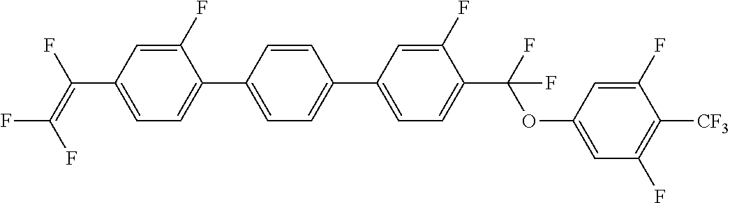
C1=C(F)C(C2=CC=C(C3=CC=C(C(OC4=CC(F)=C([CF3])C(F)=C4)(F)F)C(F)=C3)C=C2)=CC=C1C(F)=C(F)F
